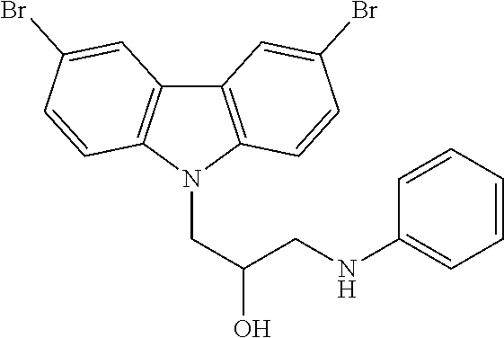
C12=C(N(CC(CNC3=CC=CC=C3)O)C3=C1C=C(Br)C=C3)C=CC(Br)=C2
